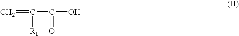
C=C([R1])C(O)=O
